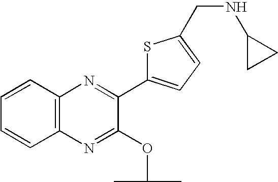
C12=C(C=CC=C1)N=C(C1=CC=C(CNC3CC3)S1)C(OC(C)C)=N2
